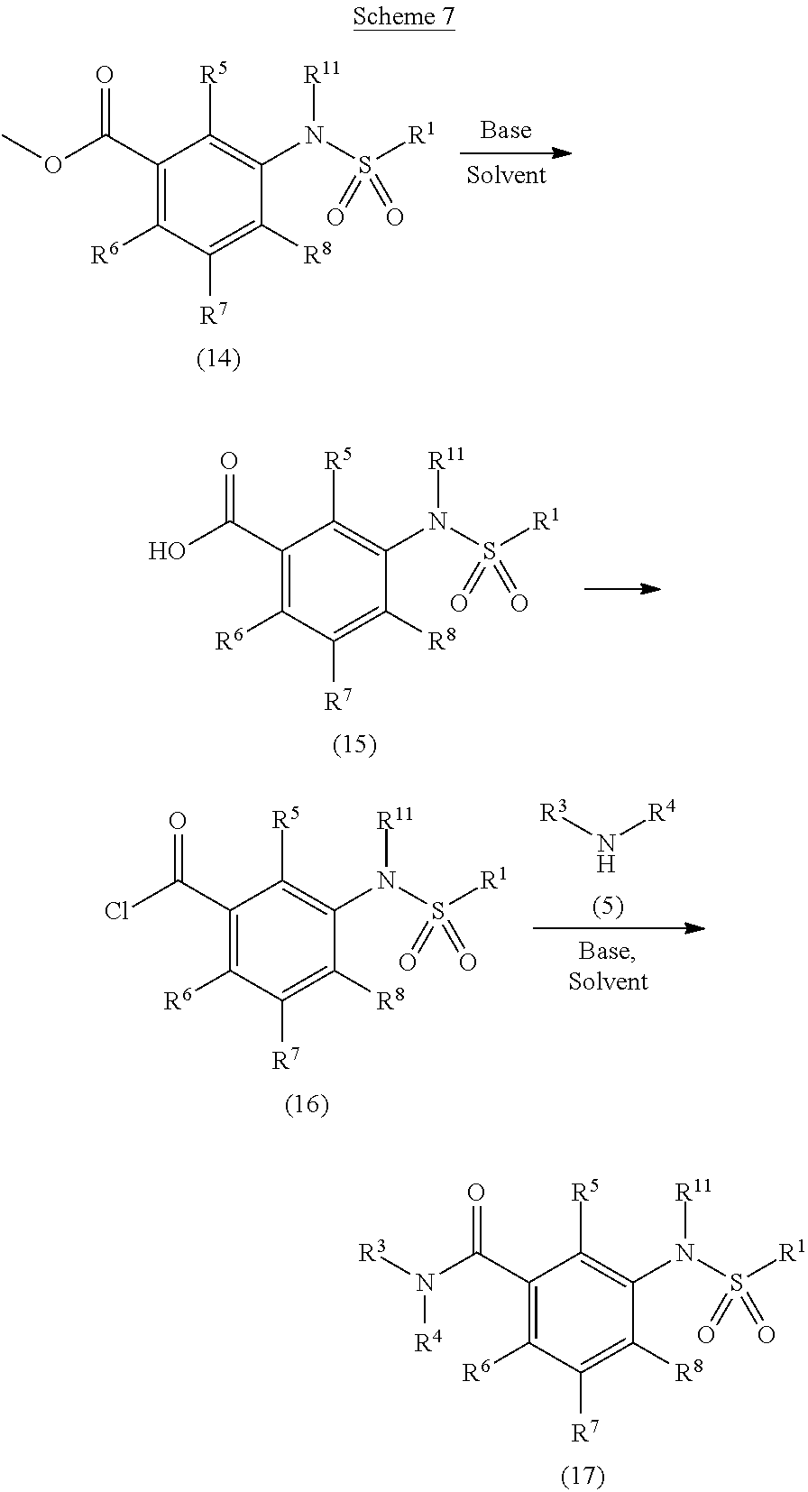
C1(C(OC)=O)=C([R6])C([R7])=C([R8])C(N([R11])S([R1])(=O)=O)=C1[R5].C1(C(O)=O)=C([R6])C([R7])=C([R8])C(N([R11])S([R1])(=O)=O)=C1[R5].[R3]N[R4].C1(C(Cl)=O)=C([R6])C([R7])=C([R8])C(N([R11])S([R1])(=O)=O)=C1[R5].C1(C(N([R3])[R4])=O)=C([R6])C([R7])=C([R8])C(N([R11])S([R1])(=O)=O)=C1[R5]
